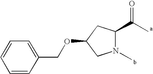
N1(C)C(C(C)=O)CC(OCC2=CC=CC=C2)C1
